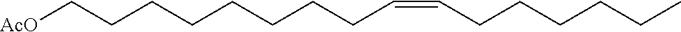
C(CCC=CCCCCCC)CCCCC[AcO]
